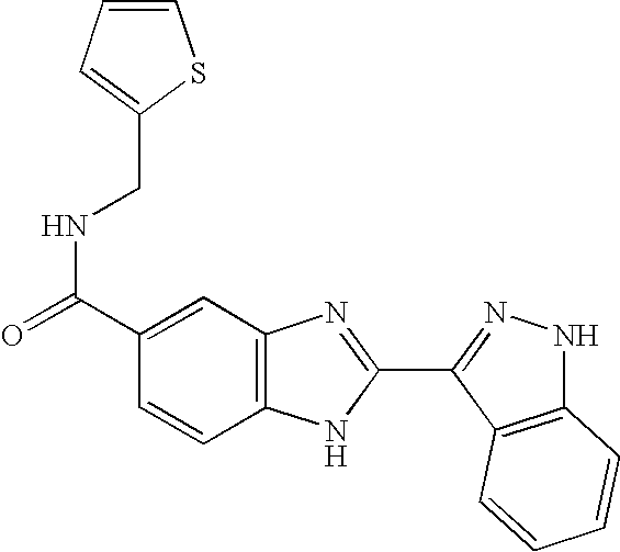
N(C(C1=CC2=C(C=C1)NC(C1=NNC3=C1C=CC=C3)=N2)=O)CC1=CC=CS1
